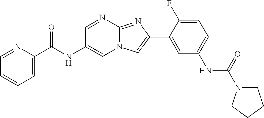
C1=NC2=NC(C3=CC(NC(=O)N4CCCC4)=CC=C3F)=CN2C=C1NC(=O)C1=CC=CC=N1
